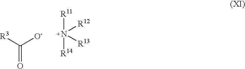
C(=O)([R3])[O-].[R11]N([R14])([R12])[R13]
